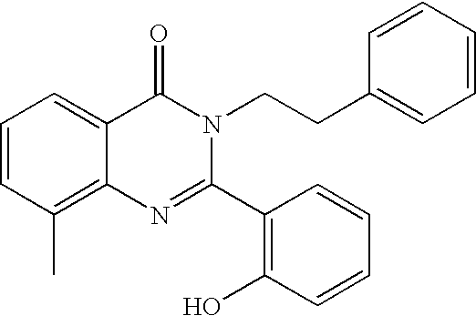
C1=CC(C)=C2C(=C1)C(=O)N(CCC1=CC=CC=C1)C(C1=C(O)C=CC=C1)=N2
